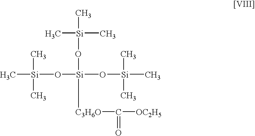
C[Si](C)(C)O[Si](O[Si](C)(C)C)(O[Si](C)(C)C)[C3H6O]C(=O)[OC2H5]
